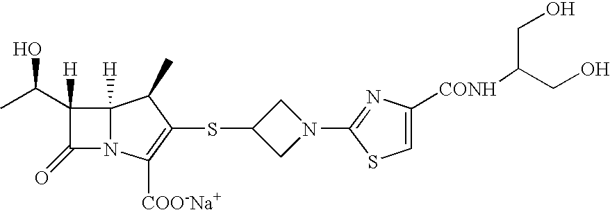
C12([H])N(C([COO-Na+])=C(SC3CN(C4=NC([CONH]C(CO)CO)=CS4)C3)C1C)C(=O)C2([H])C(C)O
